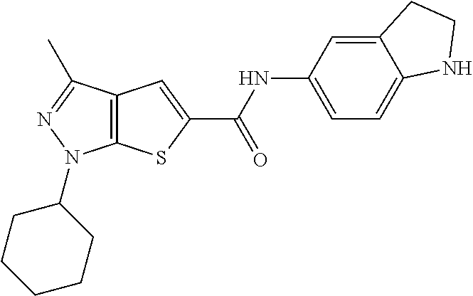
C12=C(SC(C(NC3=CC=C4C(=C3)CCN4)=O)=C1)N(C1CCCCC1)N=C2C
